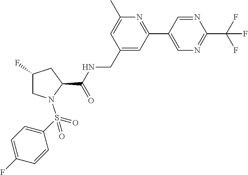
C1=C(C)N=C(C2=CN=C(C(F)(F)F)N=C2)C=C1CNC(C1N(S(=O)(=O)C2=CC=C(F)C=C2)CC(F)C1)=O
